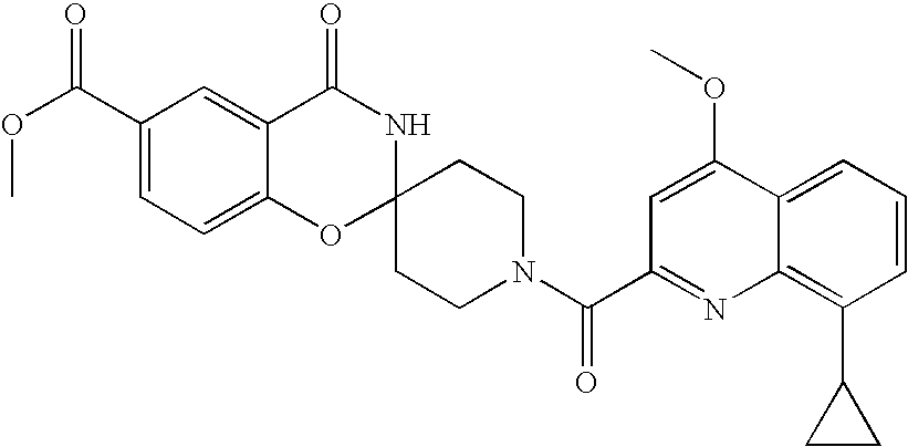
C1(C(=O)OC)=CC=C2C(=C1)C(=O)NC1(O2)CCN(C(=O)C2=NC3=C(C4CC4)C=CC=C3C(OC)=C2)CC1
